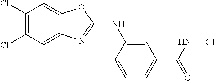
C1(Cl)=C(Cl)C=C2C(=C1)OC(NC1=CC(C(=O)NO)=CC=C1)=N2
